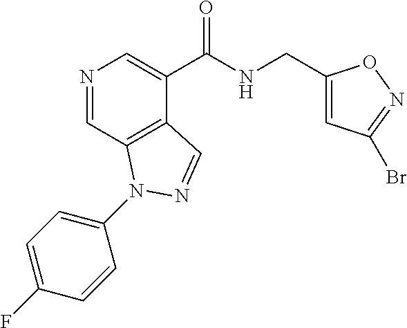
N1=CC2=C(C(C(NCC3=CC(Br)=NO3)=O)=C1)C=NN2C1=CC=C(F)C=C1
